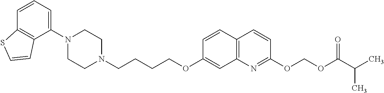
C1=CC2=C(C(N3CCN(CCCCOC4=CC5=C(C=C4)C=CC(OCOC(C(C)C)=O)=N5)CC3)=C1)C=CS2
